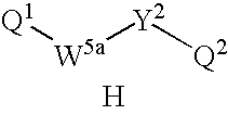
[Q1][W5a][Y2][Q2].[H]
